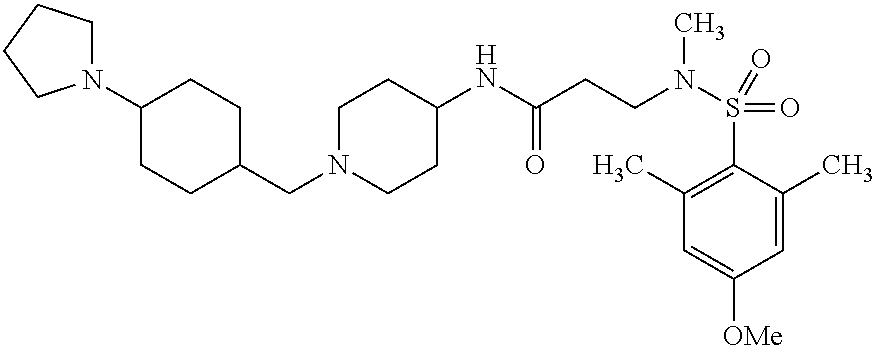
C(C1CCC(N2CCCC2)CC1)N1CCC(NC(CCN(S(C2=C(C)C=C([OMe])C=C2C)(=O)=O)C)=O)CC1
